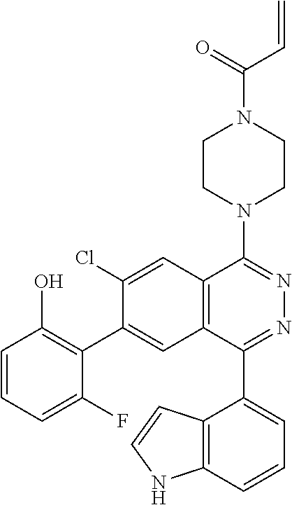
C1CN(C2=NN=C(C3=CC=CC4=C3C=CN4)C3=C2C=C(Cl)C(C2=C(O)C=CC=C2F)=C3)CCN1C(C=C)=O
